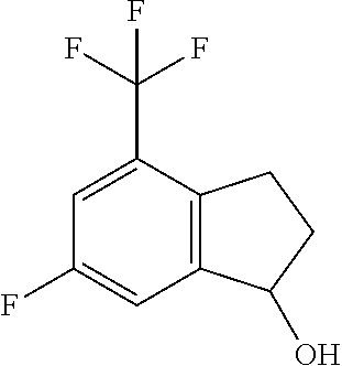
C1(F)=CC2=C(C(C(F)(F)F)=C1)CCC2O
